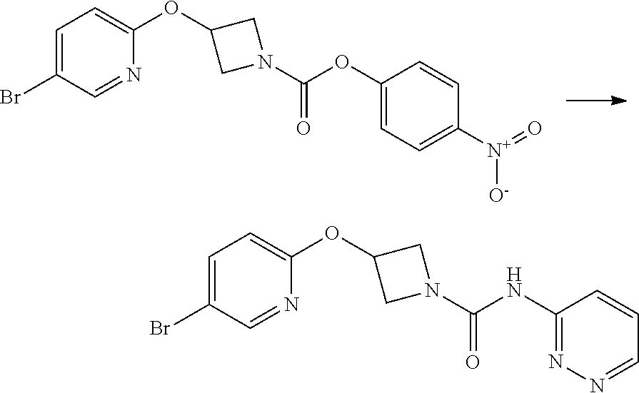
BrC1=CC=C(OC2CN(C(=O)OC3=CC=C([N+](=O)[O-])C=C3)C2)N=C1.BrC1=CC=C(OC2CN(C(=O)NC3=NN=CC=C3)C2)N=C1
